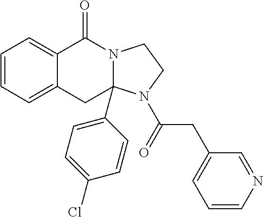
C1=CC=C2C(=C1)C(=O)N1C(C3=CC=C(Cl)C=C3)(C2)N(C(CC2=CC=CN=C2)=O)CC1
